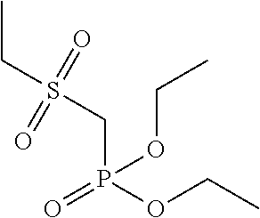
CCS(CP(OCC)(=O)OCC)(=O)=O
